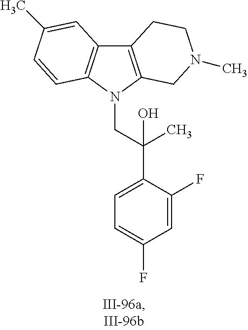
C12=C(N(CC(C3=CC=C(F)C=C3F)(O)C)C3=C1C=C(C)C=C3)CN(C)CC2
